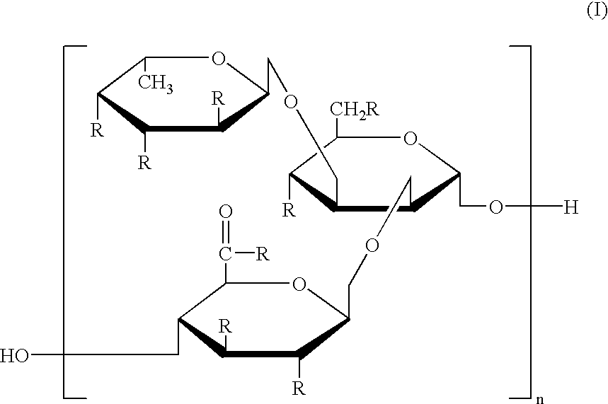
C1(C)C([R])C([R])C([R])C(COCC2C([R])C([CH2R])OC(CO[H])C2COCC2C([R])C([R])C(CO)C(C([R])=O)O2)O1
